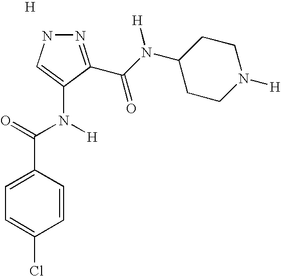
[H].N1N=C(C(N(C2CCN([H])CC2)[H])=O)C(N(C(=O)C2=CC=C(Cl)C=C2)[H])=C1
